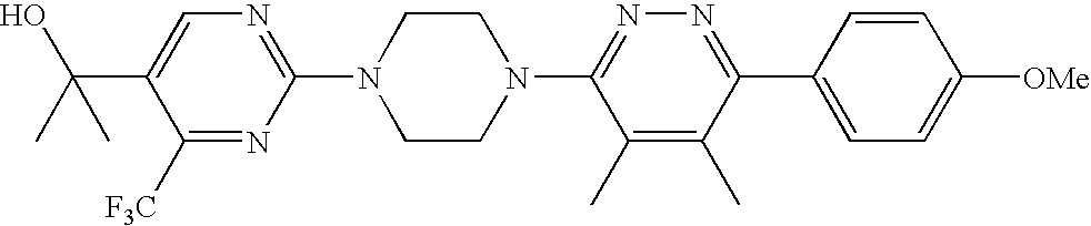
C1([F3C])=NC(N2CCN(C3=NN=C(C4=CC=C([OMe])C=C4)C(C)=C3C)CC2)=NC=C1C(O)(C)C
